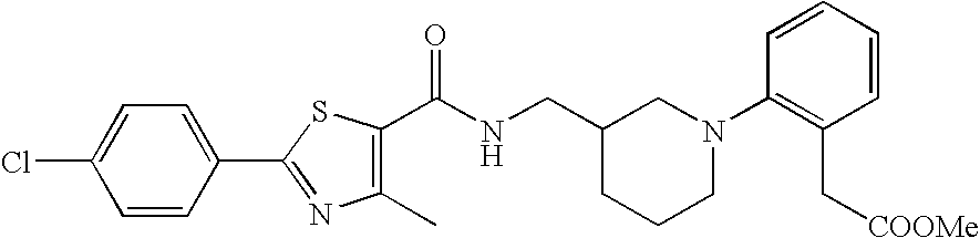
C1=C(C2=NC(C)=C(C(NCC3CCCN(C4=C(C[COOMe])C=CC=C4)C3)=O)S2)C=CC(Cl)=C1
